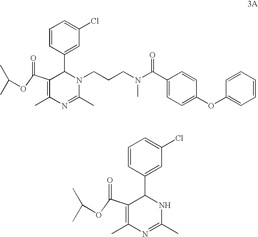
C1=CC(C2C(C(OC(C)C)=O)=C(C)N=C(C)N2CCCN(C(C2=CC=C(OC3=CC=CC=C3)C=C2)=O)C)=CC(Cl)=C1.C1=CC(C2C(C(OC(C)C)=O)=C(C)N=C(C)N2)=CC(Cl)=C1
